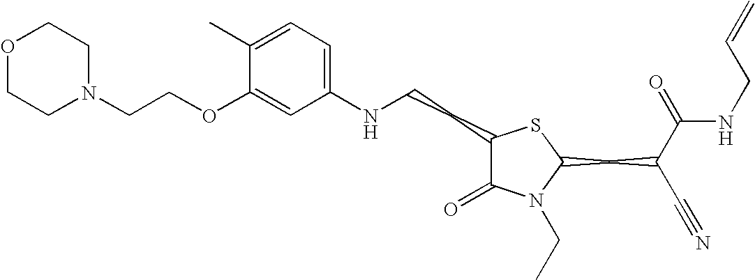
C1(C)=CC=C(NCCC2C(=O)N(CC)C(CC(C#N)C(=O)NCC=C)S2)C=C1OCCN1CCOCC1
